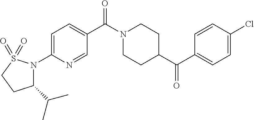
C1(C(C)C)N(C2=CC=C(C(N3CCC(C(C4=CC=C(Cl)C=C4)=O)CC3)=O)C=N2)S(=O)(=O)CC1
